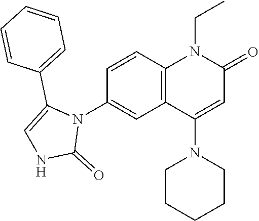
N1(C2=CC3=C(C=C2)N(CC)C(=O)C=C3N2CCCCC2)C(C2=CC=CC=C2)=CNC1=O
